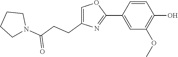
C1(C2=CC(OC)=C(O)C=C2)=NC(CCC(N2CCCC2)=O)=CO1
